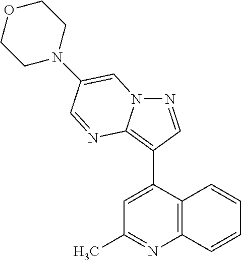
N1=CC(C2=CC(C)=NC3=C2C=CC=C3)=C2N1C=C(N1CCOCC1)C=N2
